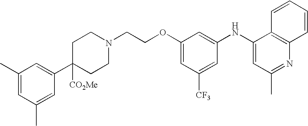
C1(OCCN2CCC([CO2Me])(C3=CC(C)=CC(C)=C3)CC2)=CC([CF3])=CC(NC2=CC(C)=NC3=C2C=CC=C3)=C1
